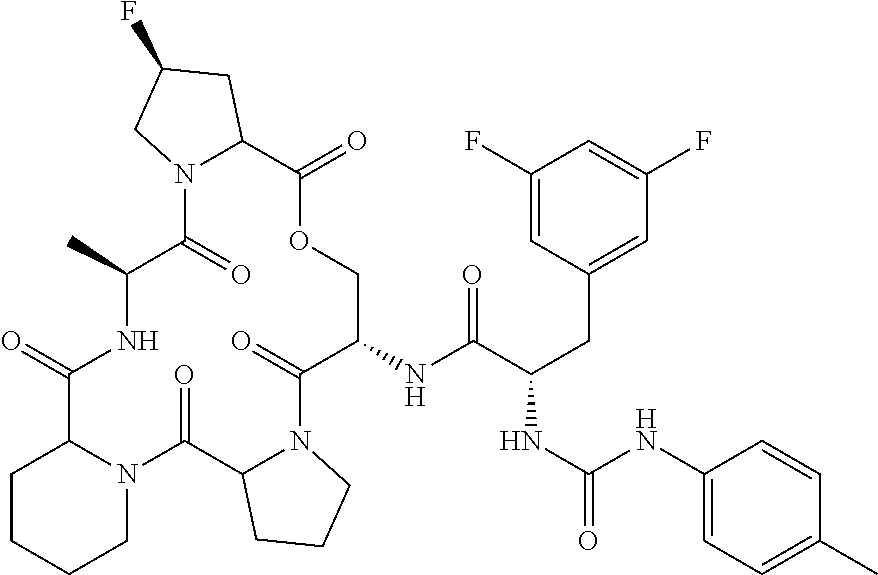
C1(F)=CC(CC(NC(=O)NC2=CC=C(C)C=C2)C(NC2COC(=O)C3N(C(=O)C(C)NC(=O)C4N(C(=O)C5N(C2=O)CCC5)CCCC4)CC(F)C3)=O)=CC(F)=C1
